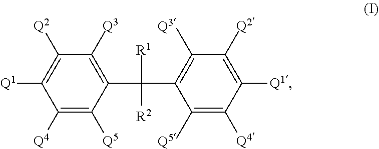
C1([Q4])=C([Q5])C(C(C2=C([Q3])C([Q2])=C([Q1])C([Q4])=C2[Q5])([R1])[R2])=C([Q3])C([Q2])=C1[Q1]
